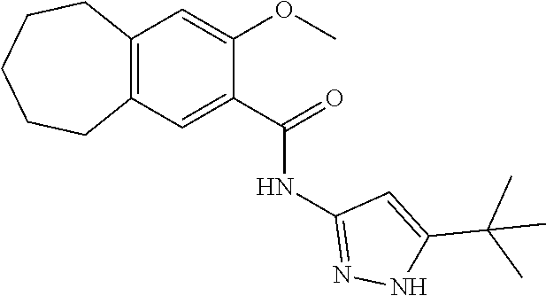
C12=C(C=C(C(=O)NC3=NNC(C(C)(C)C)=C3)C(OC)=C1)CCCCC2
